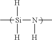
[H][Si]([H])(N(C)[H])C
